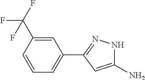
C1(N)=CC(C2=CC=CC(C(F)(F)F)=C2)=NN1
